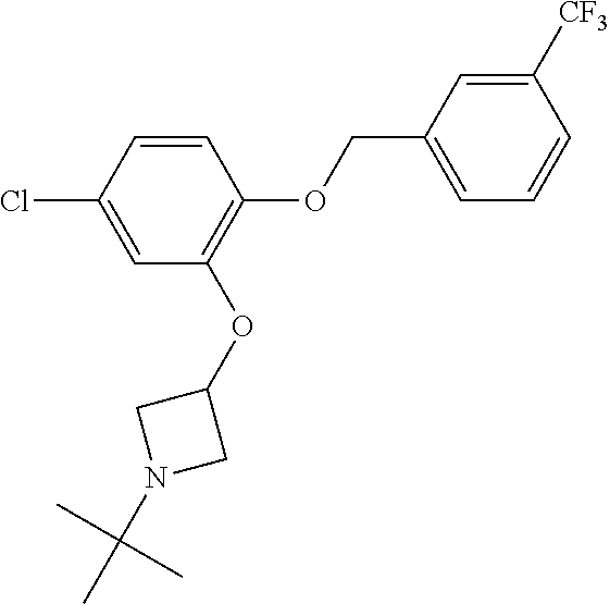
C1=CC(Cl)=CC(OC2CN(C(C)(C)C)C2)=C1OCC1=CC=CC([CF3])=C1
